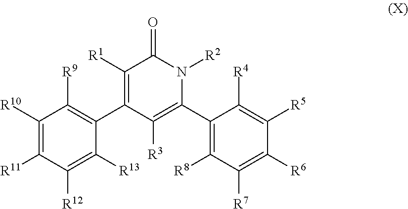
C1([R1])=C(C2=C([R9])C([R10])=C([R11])C([R12])=C2[R13])C([R3])=C(C2=C([R8])C([R7])=C([R6])C([R5])=C2[R4])N([R2])C1=O
